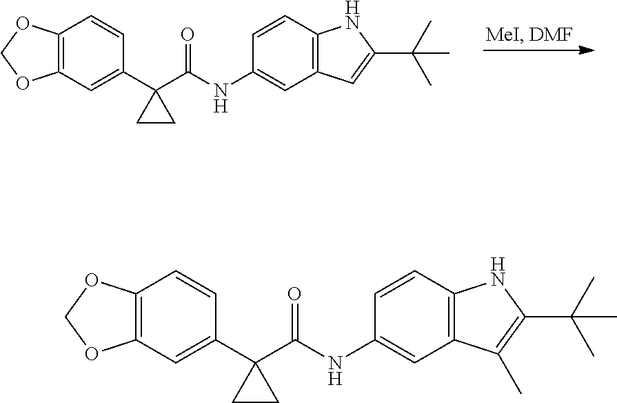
C12=C(C=C(C3(C(NC4=CC5=C(C=C4)NC(C(C)(C)C)=C5)=O)CC3)C=C1)OCO2.C12=C(C=C(C3(C(NC4=CC5=C(C=C4)NC(C(C)(C)C)=C5C)=O)CC3)C=C1)OCO2
